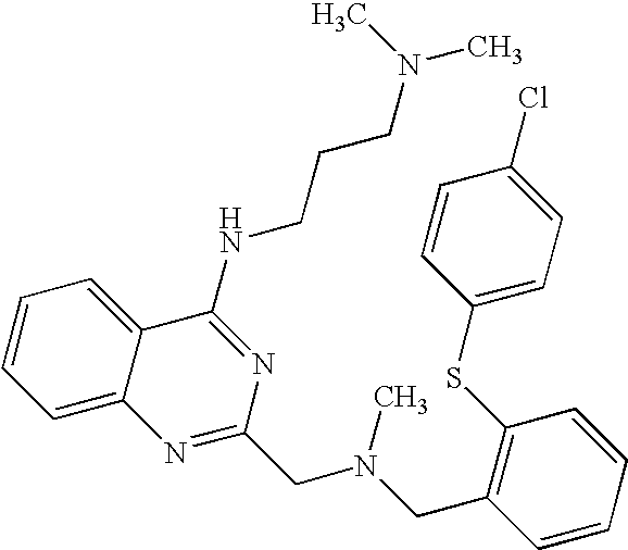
C1=C2C(=CC=C1)C(NCCCN(C)C)=NC(CN(CC1=C(SC3=CC=C(Cl)C=C3)C=CC=C1)C)=N2
